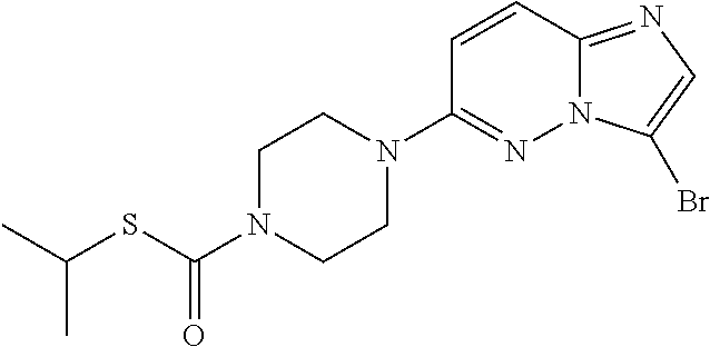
C1=CC2=NC=C(Br)N2N=C1N1CCN(C(SC(C)C)=O)CC1
